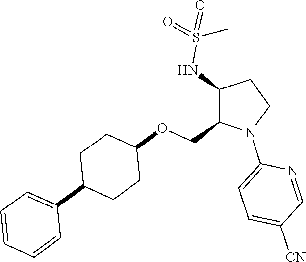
C1(NS(=O)(=O)C)C(COC2CCC(C3=CC=CC=C3)CC2)N(C2=CC=C([CN])C=N2)CC1
